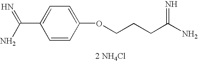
C1(C(N)=N)=CC=C(OCCCC(N)=N)C=C1.[2 NH4Cl]
